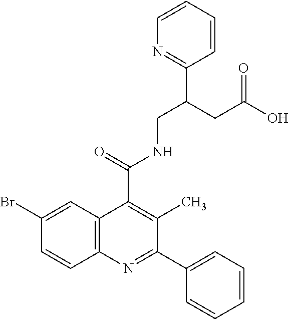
C1=CC2=C(C=C1Br)C(C(=O)NCC(CC(O)=O)C1=NC=CC=C1)=C(C)C(C1=CC=CC=C1)=N2
